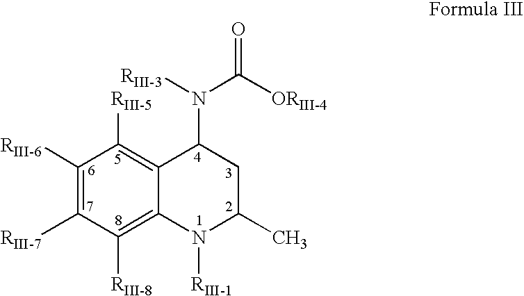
C1([RIII-6])=C([RIII-7])C([RIII-8])=C2C(=C1[RIII-5])C(N([RIII-3])C([ORIII-4])=O)CC(C)N2[RIII-1]
